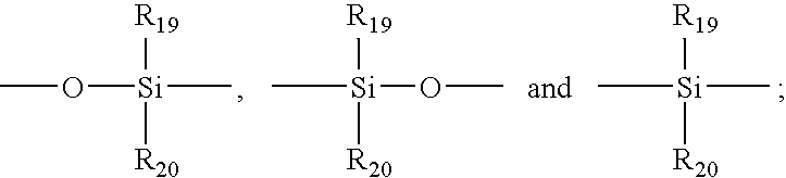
CO[Si](C)([R19])[R20].CO[Si](C)([R19])[R20].[Si](C)(C)([R19])[R20]
